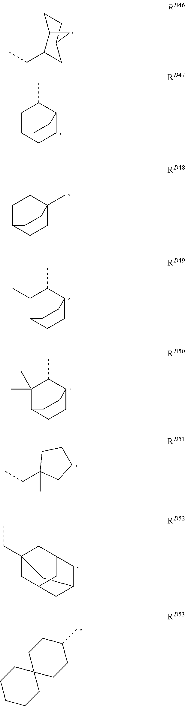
C1CC2C(CC)CC1C2.C1C2CCC(C1C)CC2.C1C2CCC(C)(C1C)CC2.C1(C)C2CCC(C1C)CC2.C1(C)(C)C2CCC(C1C)CC2.C12CC3(CC)CC(CC(C3)C1)C2.C1CCCC2(C1)CCC(C)CC2.CCC1(C)CCCC1
